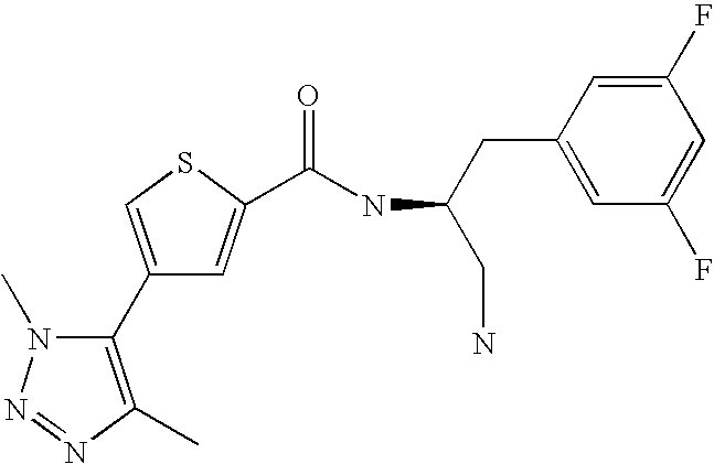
C1(C2=C(C)N=NN2C)=CSC(C(NC(CN)CC2=CC(F)=CC(F)=C2)=O)=C1
